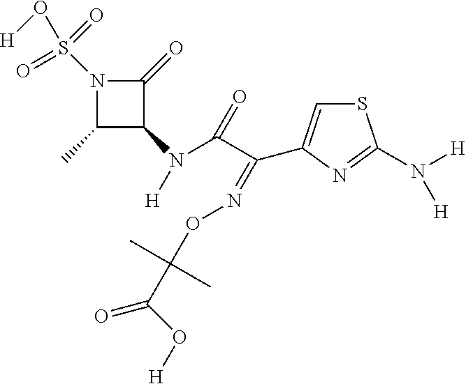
C1(C)C(N([H])C(C(=NOC(C)(C)C(=O)O[H])C2=CSC(N([H])[H])=N2)=O)C(=O)N1S(=O)(=O)O[H]
